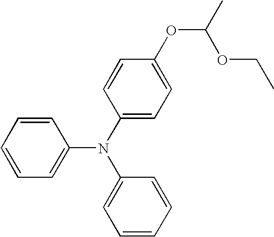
C1=CC=CC(N(C2=CC=C(OC(C)OCC)C=C2)C2=CC=CC=C2)=C1
